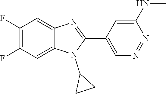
C1(F)=C(F)C=C2C(=C1)N=C(C1=CN=NC(NC)=C1)N2C1CC1
